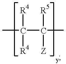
CC(C(C)([R5])[Z])([R4])[R4]
